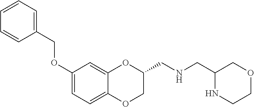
C1(OCC2=CC=CC=C2)=CC=C2C(=C1)OC(CNCC1NCCOC1)CO2
